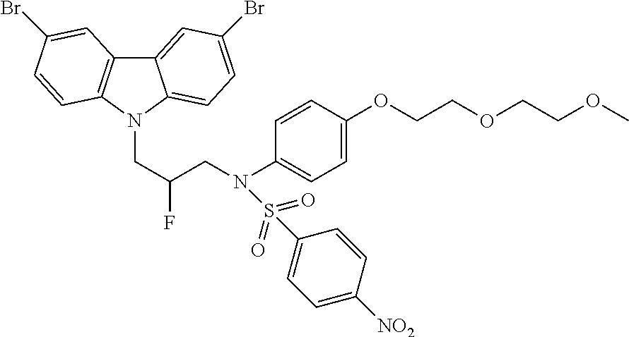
C12=CC(Br)=CC=C1N(CC(F)CN(C1=CC=C(OCCOCCOC)C=C1)S(=O)(=O)C1=CC=C([NO2])C=C1)C1=C2C=C(Br)C=C1
